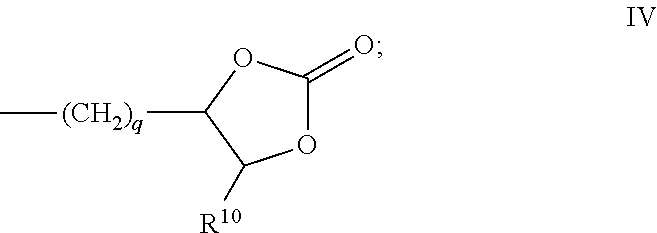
O1C(=O)OC([(CH2)q]C)C1[R10]
